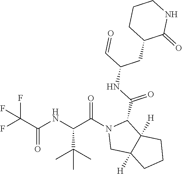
N1(C(C(NC(C(F)(F)F)=O)C(C)(C)C)=O)CC2([H])C([H])(C1C(NC(C=O)CC1C(=O)NCCC1)=O)CCC2
